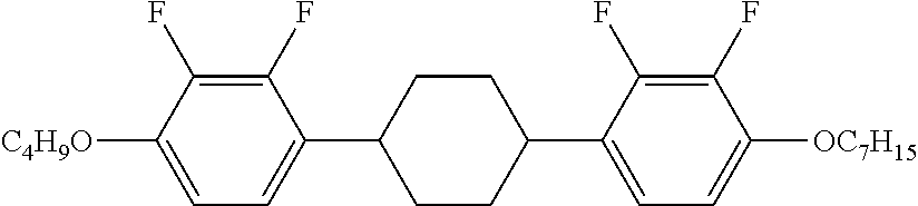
C1(F)=C(F)C([C4H9O])=CC=C1C1CCC(C2=CC=C([OC7H15])C(F)=C2F)CC1
